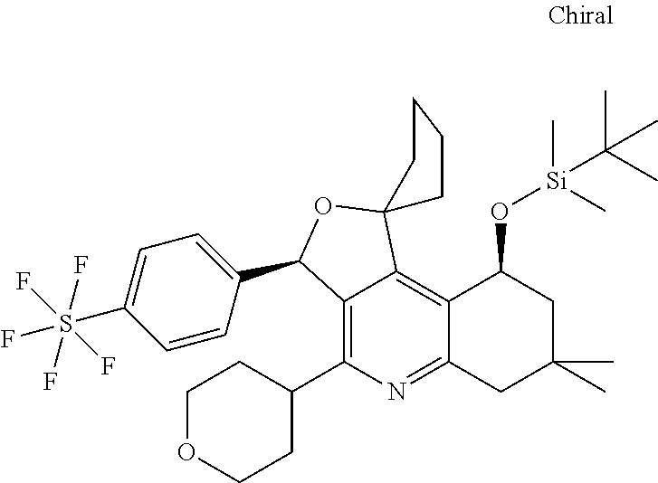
C12=C(C3CCOCC3)N=C3C(=C1C1(OC2C2=CC=C(S(F)(F)(F)(F)F)C=C2)CCCC1)C(O[Si](C)(C)C(C)(C)C)CC(C)(C)C3
